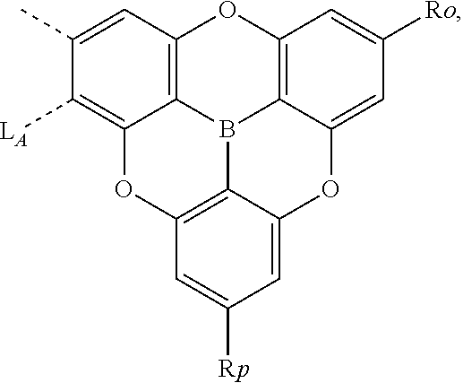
C1=C2C3=C(C=C1[Ro])OC1=C4B3C3=C(C=C([Rp])C=C3O2)OC4=C([LA])C(C)=C1
